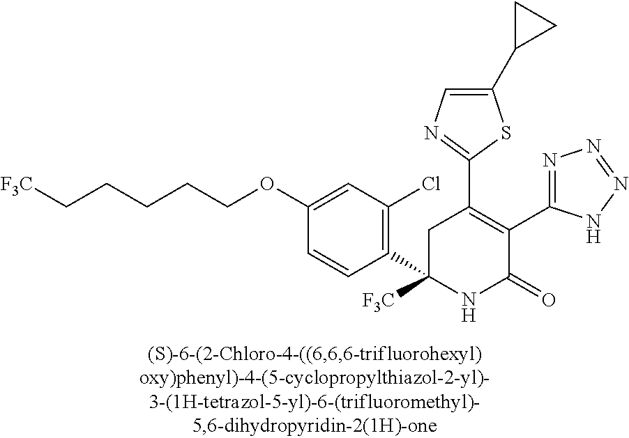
C1(C2=C(C3=NN=NN3)C(=O)NC(C3=C(Cl)C=C(OCCCCC[F3C])C=C3)([F3C])C2)=NC=C(C2CC2)S1
